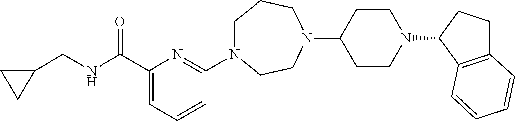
C1N(C2=NC(C(NCC3CC3)=O)=CC=C2)CCN(C2CCN(C3C4=C(CC3)C=CC=C4)CC2)CC1
